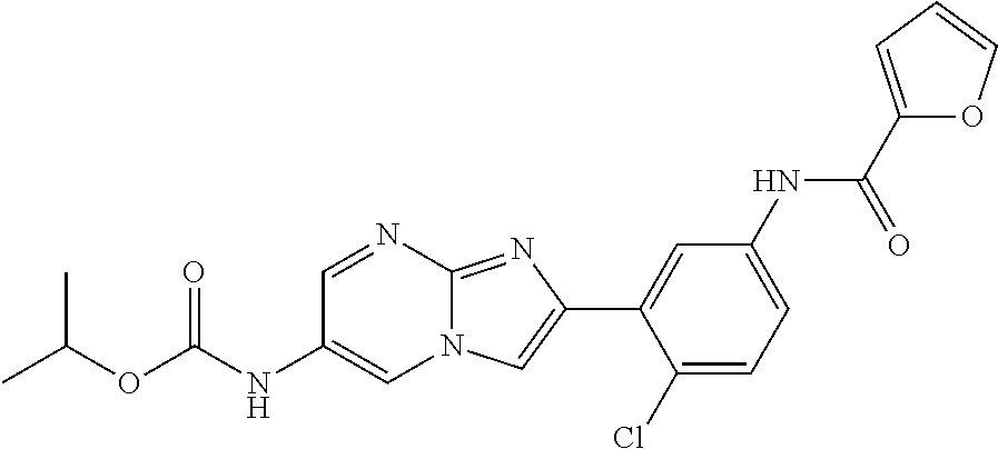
C1=NC2=NC(C3=CC(NC(C4=CC=CO4)=O)=CC=C3Cl)=CN2C=C1NC(OC(C)C)=O
